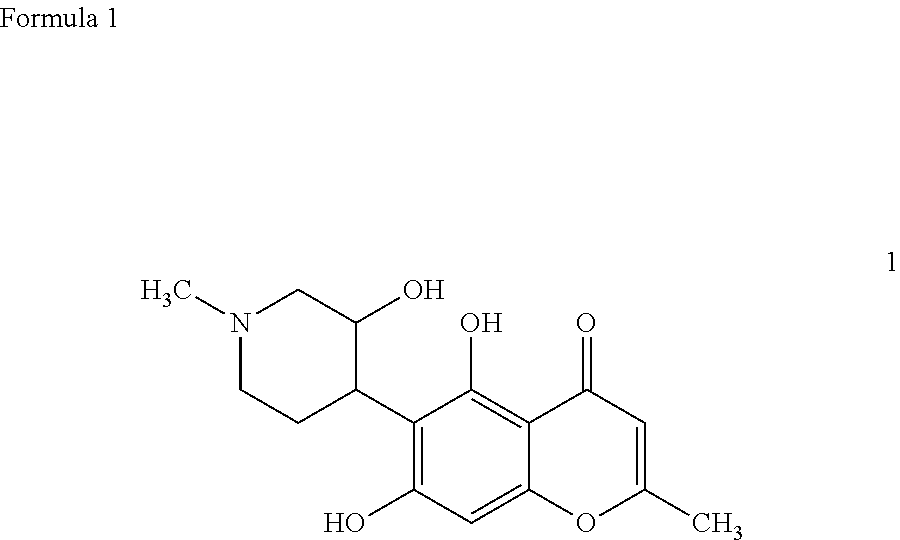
N1(C)CCC(C2=C(O)C=C3C(=C2O)C(=O)C=C(C)O3)C(O)C1
